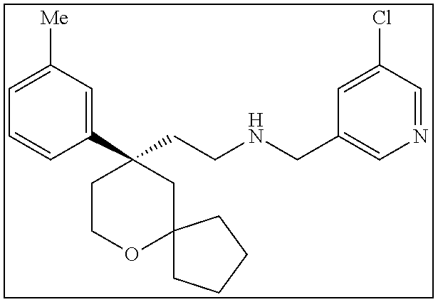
C1(C2(CCNCC3=CN=CC(Cl)=C3)CCOC3(C2)CCCC3)=CC([Me])=CC=C1
